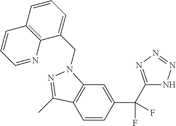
C1=CC(C(C2=NN=NN2)(F)F)=CC2=C1C(C)=NN2CC1=CC=CC2=C1N=CC=C2
